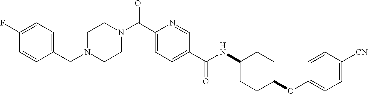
C1N(CC2=CC=C(F)C=C2)CCN(C(C2=CC=C(C(NC3CCC(OC4=CC=C([CN])C=C4)CC3)=O)C=N2)=O)C1
